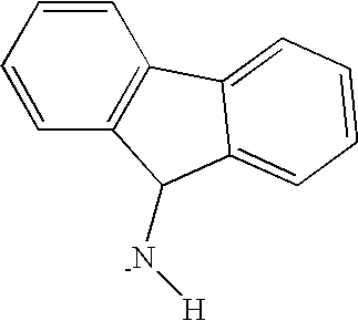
C1=CC=CC2=C1C1=CC=CC=C1C2[-N][H]
